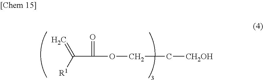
C(C(=O)OCC[CH2OH])([R1])=C
